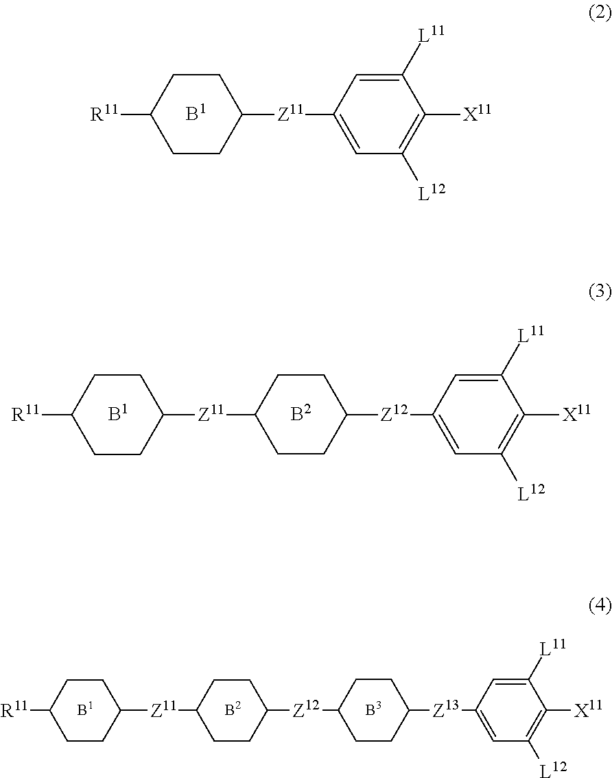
C1CC([Z11]C2=CC([L12])=C([X11])C([L11])=C2)CCC1[R11].C1CC([Z12]C2=CC([L12])=C([X11])C([L11])=C2)CCC1[Z11]C1CCC([R11])CC1.C1CC([Z13]C2=CC([L12])=C([X11])C([L11])=C2)CCC1[Z12]C1CCC([Z11]C2CCC([R11])CC2)CC1
